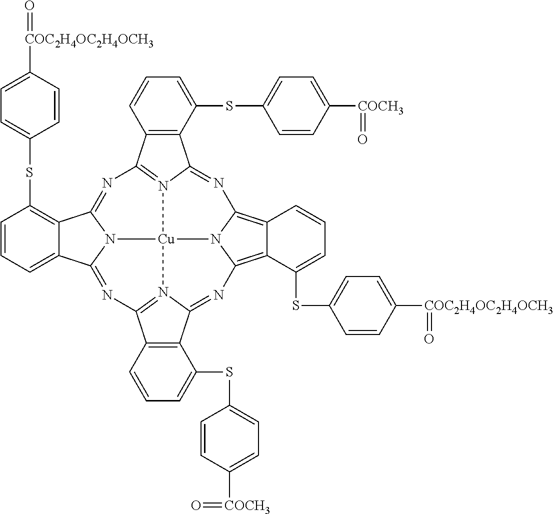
C1=CC=C2C(=C1SC1=CC=C([COC2H4OC2H4OCH3]=O)C=C1)C1=NC3=N4C(=NC5=C6C(=C7N5[Cu]45N1C2=NC1=N5C(=N7)C2=C1C=CC=C2SC1=CC=C([COCH3]=O)C=C1)C(SC1=CC=C([COC2H4OC2H4OCH3]=O)C=C1)=CC=C6)C1=C3C=CC=C1SC1=CC=C([COCH3]=O)C=C1
